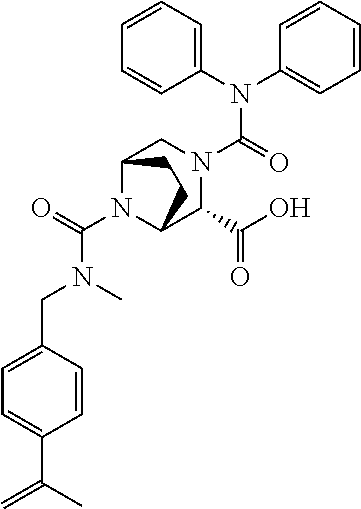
N(C(=O)N1CC2N(C(N(C)CC3=CC=C(C(C)=C)C=C3)=O)C(C1C(O)=O)CC2)(C1=CC=CC=C1)C1=CC=CC=C1
